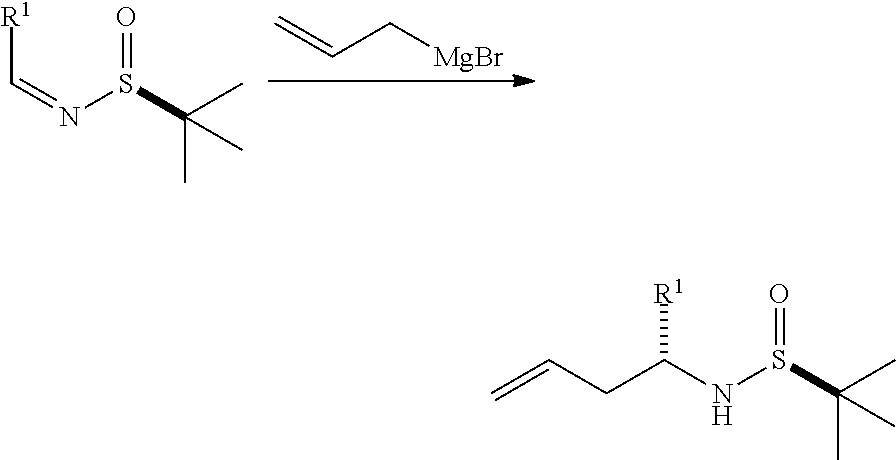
C=CC[MgBr].[R1]C=NS(C(C)(C)C)=O.[R1]C(NS(C(C)(C)C)=O)CC=C
